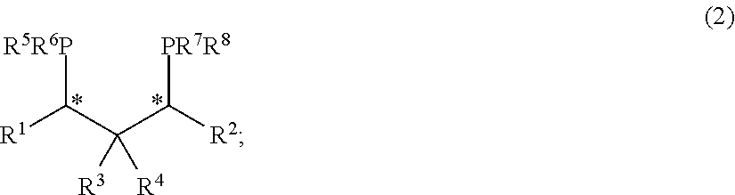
[R1]C(C(C([R2])[PR7R8])([R3])[R4])[R5R6P]
